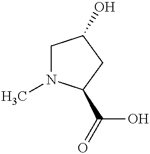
C1N(C)C(C(=O)O)CC1O
